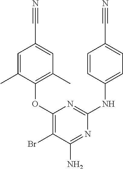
C1(OC2=C(C)C=C(C#N)C=C2C)=C(Br)C(N)=NC(NC2=CC=C(C#N)C=C2)=N1
